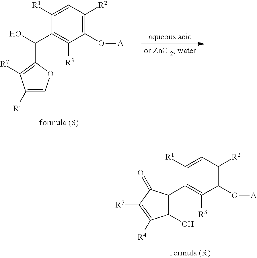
C1([R1])=CC([R2])=C(O[A])C([R3])=C1C(O)C1=C([R7])C([R4])=CO1.C1([R1])=CC([R2])=C(O[A])C([R3])=C1C1C(O)C([R4])=C([R7])C1=O
